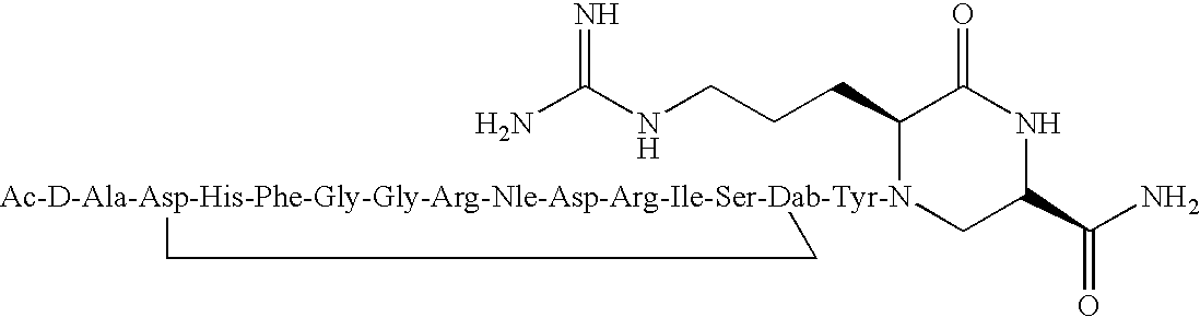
NC(NCCCC1[Ac-D-Ala-Asp-His-Phe-Gly-Gly-Arg-Nle-Asp-Arg-Ile-Ser-Dab-Tyr-N]2(CC(C(N)=O)NC1=O)CC2)=N
